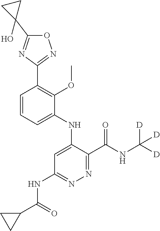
C1=CC=C(NC2=CC(NC(C3CC3)=O)=NN=C2C(NC([D])([D])[D])=O)C(OC)=C1C1=NOC(C2(O)CC2)=N1
